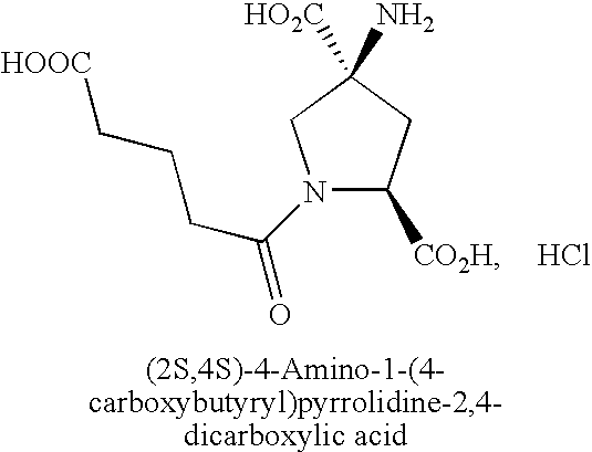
N1(C(CCC[HOOC])=O)C([CO2H])CC([HO2C])(N)C1.Cl
